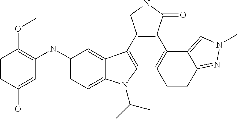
C1(NC2=C(OC)C=CC(O)=C2)=CC=C2C(=C1)C1=C(N2C(C)C)C2=C(C3=C1CNC3=O)C1=CN(C)N=C1CC2
